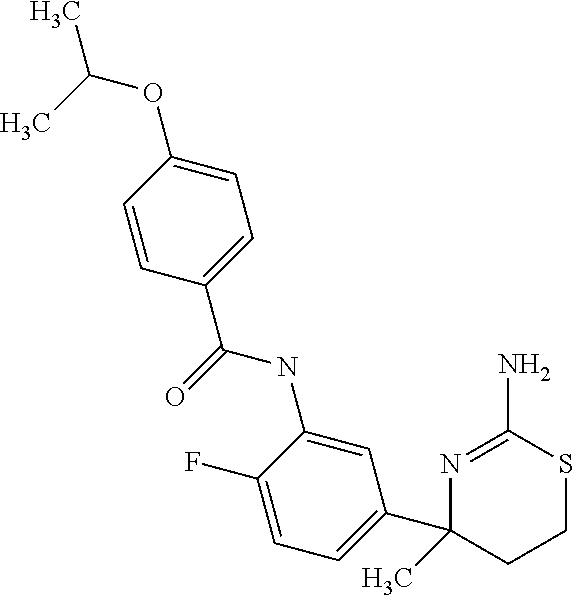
N1=C(N)SCCC1(C)C1=CC=C(F)C(NC(C2=CC=C(OC(C)C)C=C2)=O)=C1
